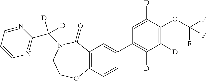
C12=C(C=CC(C3=C([D])C([D])=C(OC(F)(F)F)C([D])=C3)=C1)OCCN(C(C1=NC=CC=N1)([D])[D])C2=O
